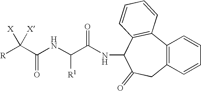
[R]C(C(NC(C(NC1C2=C(C3=C(CC1=O)C=CC=C3)C=CC=C2)=O)[R1])=O)([X])[X]
